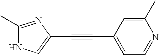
C1(C)=NC(C#CC2=CC=NC(C)=C2)=CN1
